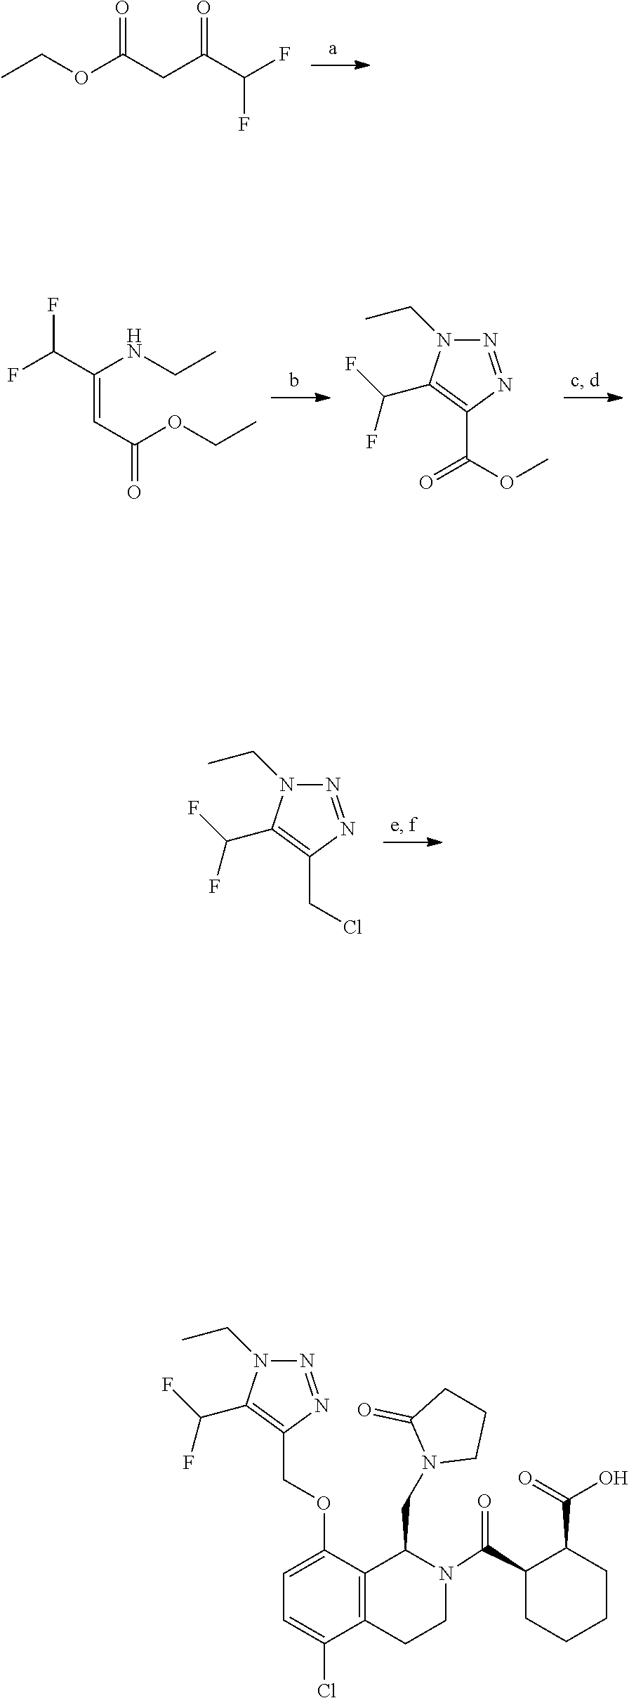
CCOC(CC(C(F)F)=O)=O.CCNC(C(F)F)=CC(=O)OCC.O(C(C1=C(C(F)F)N(CC)N=N1)=O)C.ClCC1=C(C(F)F)N(CC)N=N1.C(C1CCCCC1C(=O)O)(N1CCC2=C(C(OCC3=C(C(F)F)N(CC)N=N3)=CC=C2Cl)C1CN1CCCC1=O)=O
